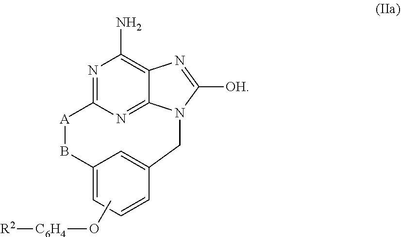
N1=C2N=C3C(=C1N)N=C([OH])N3CC1=CC(=CC=C1)B[A]2.CO[C6H4][R2]
